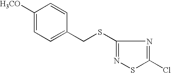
C1(SCC2=CC=C([H3CO])C=C2)=NSC(Cl)=N1
